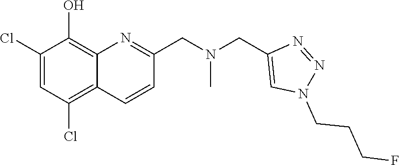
N1=NN(CCCF)C=C1CN(C)CC1=NC2=C(O)C(Cl)=CC(Cl)=C2C=C1
